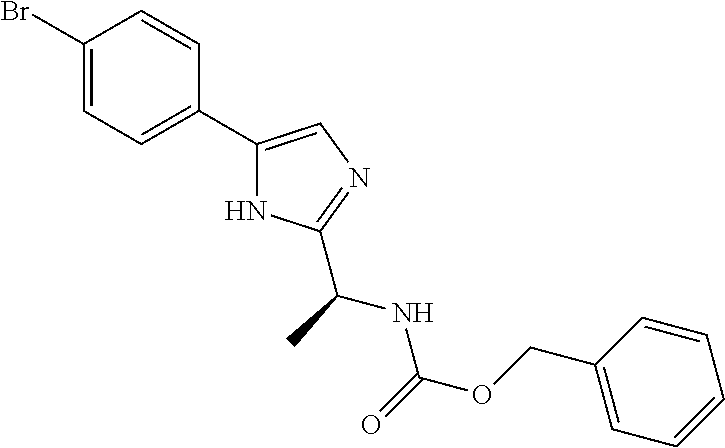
C1(Br)=CC=C(C2=CN=C(C(NC(OCC3=CC=CC=C3)=O)C)N2)C=C1
